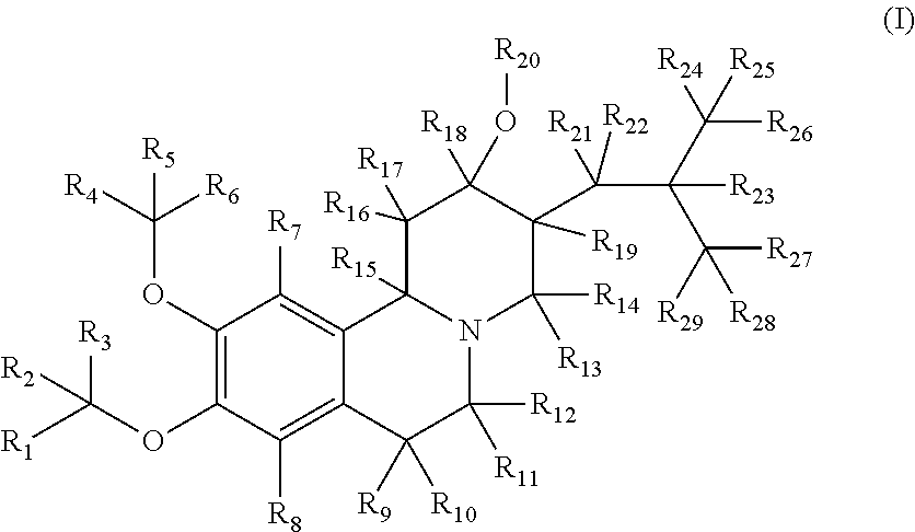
C1(OC([R4])([R6])[R5])=C(OC([R1])([R3])[R2])C([R8])=C2C(=C1[R7])C1([R15])N(C([R12])([R11])C2([R9])[R10])C([R14])([R13])C([R19])(C(C(C([R24])([R26])[R25])(C([R29])([R27])[R28])[R23])([R21])[R22])C([R18])(O[R20])C1([R16])[R17]
